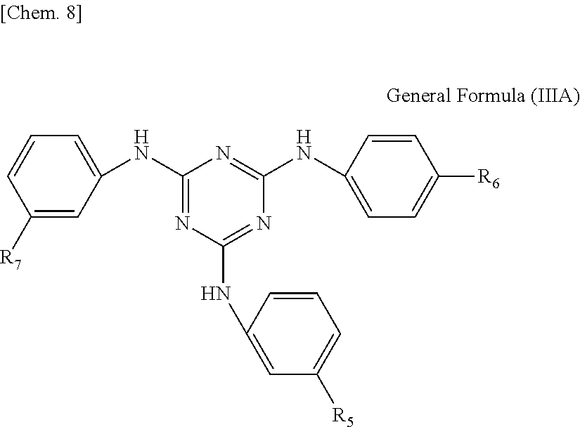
C1([R7])=CC(NC2=NC(NC3=CC([R5])=CC=C3)=NC(NC3=CC=C([R6])C=C3)=N2)=CC=C1
